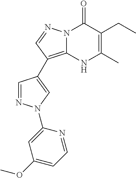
C1=NN(C2=CC(OC)=CC=N2)C=C1C1=C2N(C(=O)C(CC)=C(C)N2)N=C1
